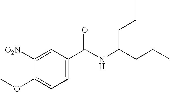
C1=C(C(NC(CCC)CCC)=O)C=C([O2N])C(OC)=C1
